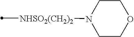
[NHSO2(CH2)2](C)N1CCOCC1
